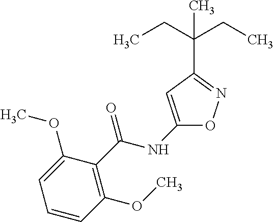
C1(NC(C2=C(OC)C=CC=C2OC)=O)=CC(C(C)(CC)CC)=NO1
